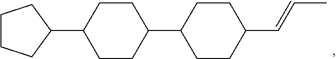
C1(C2CCCC2)CCC(C2CCC(C=CC)CC2)CC1
